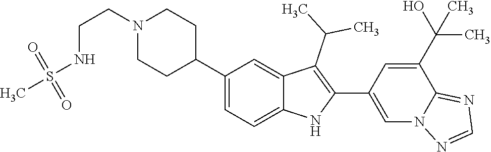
N1(CCNS(C)(=O)=O)CCC(C2=CC=C3C(=C2)C(C(C)C)=C(C2=CN4C(=NC=N4)C(C(O)(C)C)=C2)N3)CC1
